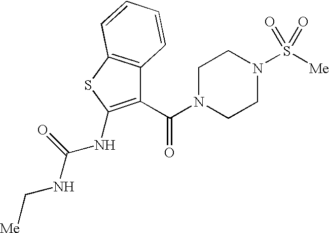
C1(C(=O)N2CCN(S([Me])(=O)=O)CC2)=C(NC(NC[Me])=O)SC2=C1C=CC=C2
